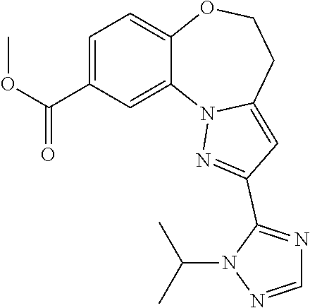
C1=C(C(OC)=O)C=C2C(=C1)OCCC1=CC(C3=NC=NN3C(C)C)=NN21
